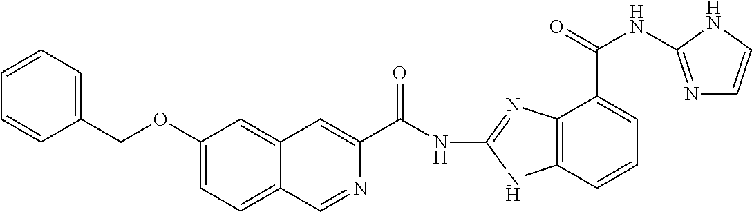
C(NC1=NC2=C(N1)C=CC=C2C(NC1=NC=CN1)=O)(=O)C1=CC2=CC(OCC3=CC=CC=C3)=CC=C2C=N1
